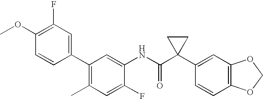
C1(F)=CC(C)=C(C2=CC(F)=C(OC)C=C2)C=C1NC(C1(C2=CC3=C(C=C2)OCO3)CC1)=O
